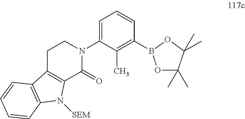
C1C2=C(C(=O)N(C3=CC=CC(B4OC(C)(C)C(C)(C)O4)=C3C)C1)N([SEM])C1=C2C=CC=C1
